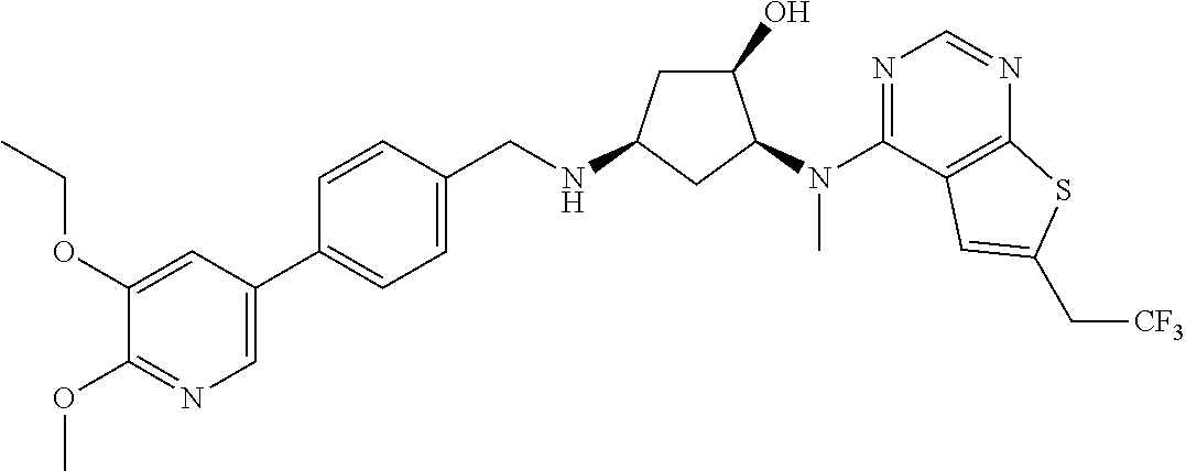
C1(C2=CC=C(CNC3CC(O)C(N(C4=NC=NC5=C4C=C(C[CF3])S5)C)C3)C=C2)=CN=C(OC)C(OCC)=C1
